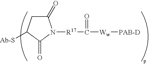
C1(=O)CC([Ab-S])C(=O)N1[R17]C([Ww][PAB-D])=O
